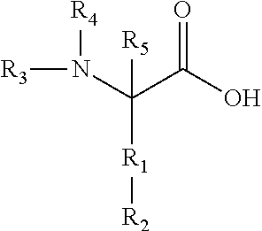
[R3]N([R4])C(C(O)=O)([R5])[R1][R2]
